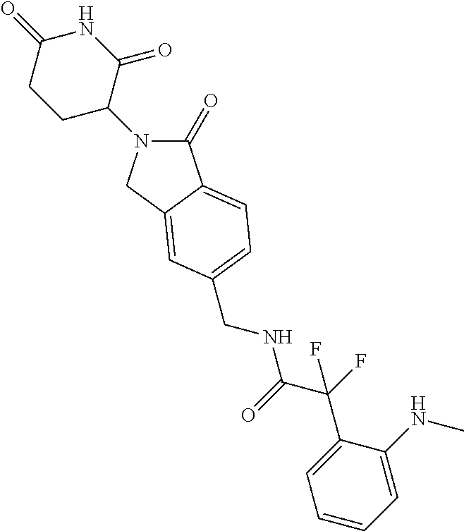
C1(=O)N(C2C(=O)NC(=O)CC2)CC2=CC(CNC(C(F)(C3=CC=CC=C3NC)F)=O)=CC=C12
